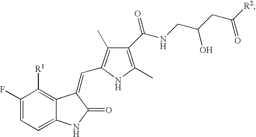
C1(F)=CC=C2C(=C1[R1])C(=CC1=C(C)C(C(NCC(CC([R2])=O)O)=O)=C(C)N1)C(=O)N2
